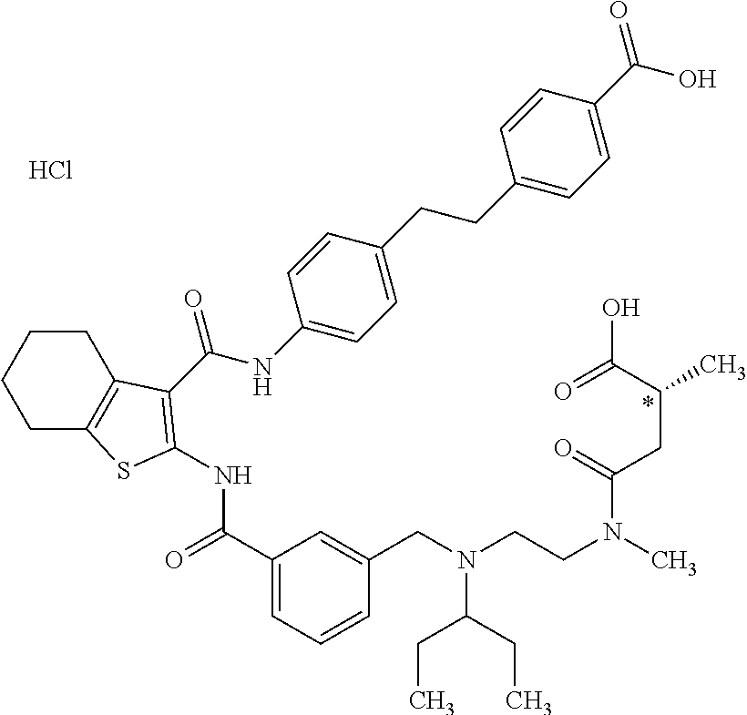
C1(C(=O)NC2=C(C(=O)NC3=CC=C(CCC4=CC=C(C(=O)O)C=C4)C=C3)C3=C(CCCC3)S2)=CC=CC(CN(CCN(C(CC(C(=O)O)C)=O)C)C(CC)CC)=C1.Cl.*
